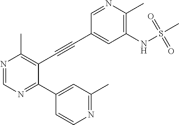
N1=CN=C(C2=CC(C)=NC=C2)C(C#CC2=CC(NS(C)(=O)=O)=C(C)N=C2)=C1C
